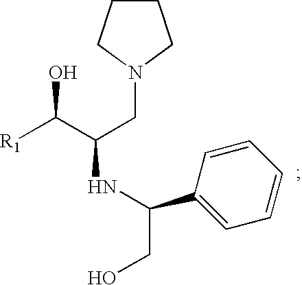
[R1]C(C(CN1CCCC1)NC(CO)C1=CC=CC=C1)O
